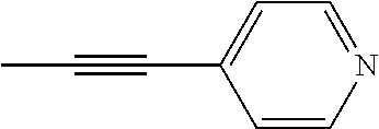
C1=CN=CC=C1C#CC
